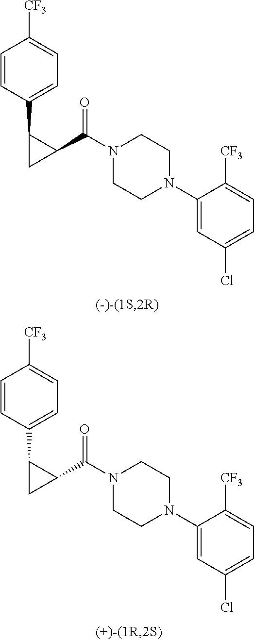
N1(C(C2C(C3=CC=C([CF3])C=C3)C2)=O)CCN(C2=CC(Cl)=CC=C2[CF3])CC1.N1(C(C2C(C3=CC=C([CF3])C=C3)C2)=O)CCN(C2=CC(Cl)=CC=C2[CF3])CC1
